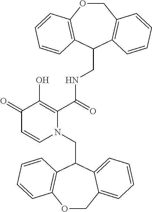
C1(=O)C=CN(CC2C3=C(OCC4=CC=CC=C24)C=CC=C3)C(C(NCC2C3=C(COC4=C2C=CC=C4)C=CC=C3)=O)=C1O
